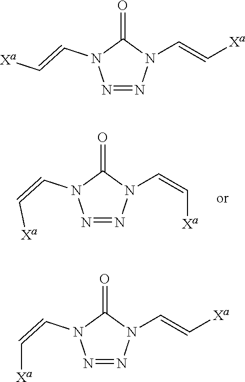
N1=NN(C=C[Xa])C(=O)N1C=C[Xa].N1=NN(C=C[Xa])C(=O)N1C=C[Xa].N1=NN(C=C[Xa])C(=O)N1C=C[Xa]
